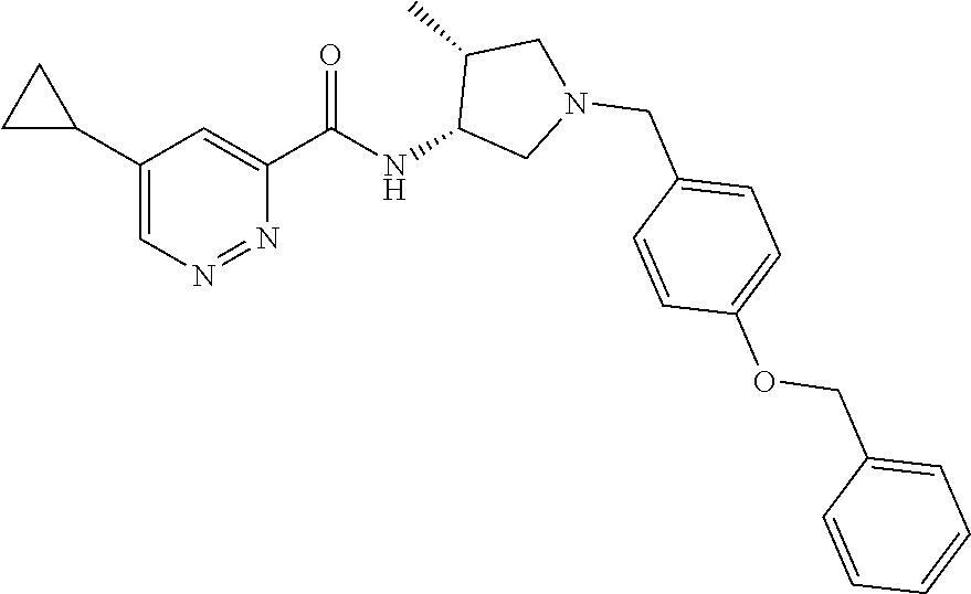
C1(C(NC2CN(CC3=CC=C(OCC4=CC=CC=C4)C=C3)CC2C)=O)=CC(C2CC2)=CN=N1
